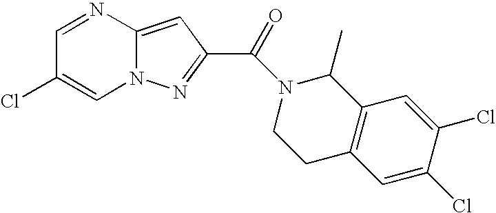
C1=NC2=CC(C(N3C(C)C4=C(CC3)C=C(Cl)C(Cl)=C4)=O)=NN2C=C1Cl
